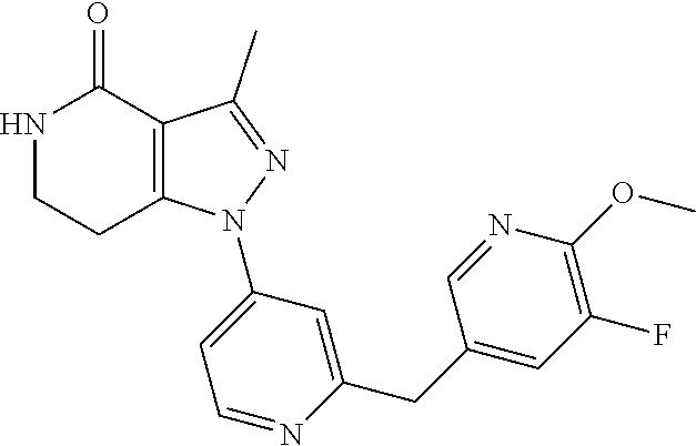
C12=C(C(C)=NN1C1=CC=NC(CC3=CC(F)=C(OC)N=C3)=C1)C(=O)NCC2
